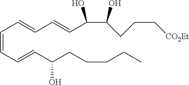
C(C=CC(CCCCC)O)=CC=CC=CC(C(CCC[CO2Et])O)O
